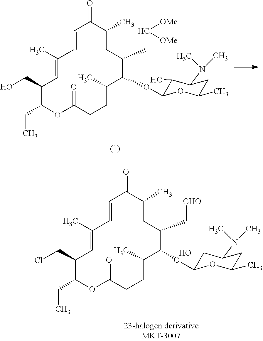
C1(CC)C(CO)C=C(C)C=CC(=O)C(C)CC(CC([OMe])[OMe])C(OC2C(O)C(N(C)C)CC(C)O2)C(C)CCC(=O)O1.C1(CC)C(CCl)C=C(C)C=CC(=O)C(C)CC(C[CHO])C(OC2C(O)C(N(C)C)CC(C)O2)C(C)CCC(=O)O1
